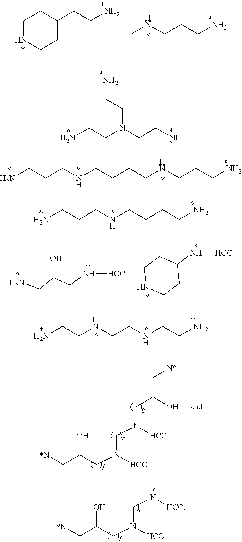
NCCN(CCN)CCN.C1NCCC(CCN)C1.CNCCCN.C(NCCCN)CCCNCCCN.N(CCCCN)CCCN.OC(CN[HCC])CN.C1(N[HCC])CCNCC1.C(CNCCN)NCCN.C(CN(CN(CC(C[N*])O)[HCC])[HCC])(C[*N])O.C(CN(CN[HCC])[HCC])(C[*N])O
